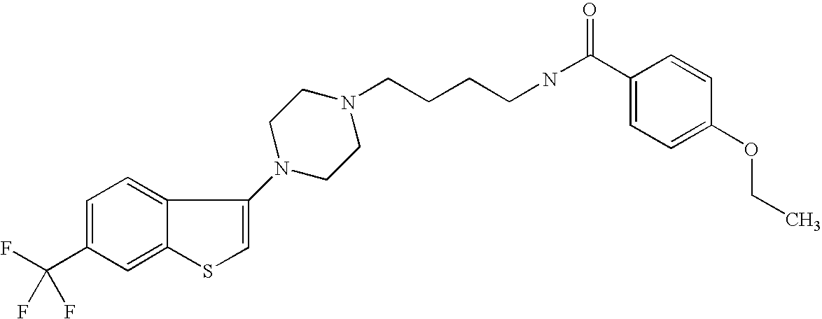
C1(C(F)(F)F)=CC=C2C(=C1)SC=C2N1CCN(CCCCNC(=O)C2=CC=C(OCC)C=C2)CC1
